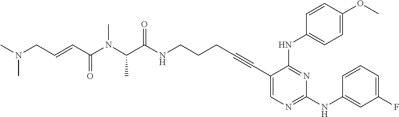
C1(C#CCCCNC(C(N(C(C=CCN(C)C)=O)C)C)=O)=CN=C(NC2=CC(F)=CC=C2)N=C1NC1=CC=C(OC)C=C1
